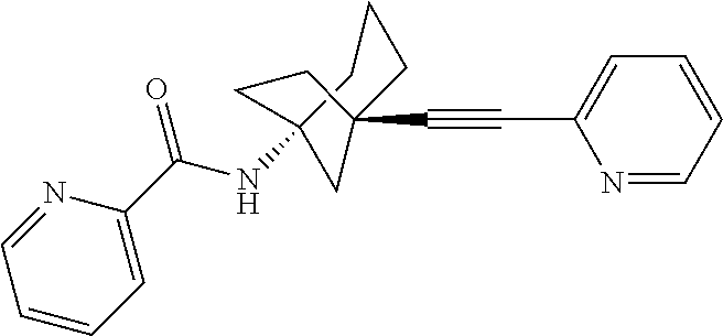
N1=CC=CC=C1C#CC12CCCC(NC(C3=CC=CC=N3)=O)(C1)CC2
